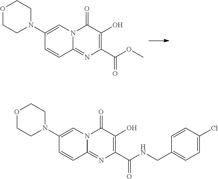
C12=NC(C(OC)=O)=C(O)C(=O)N1C=C(N1CCOCC1)C=C2.C12=NC(C(NCC3=CC=C(Cl)C=C3)=O)=C(O)C(=O)N1C=C(N1CCOCC1)C=C2
